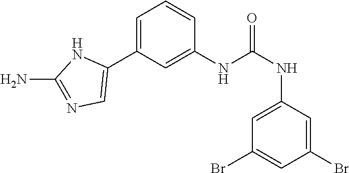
C1(NC(NC2=CC(Br)=CC(Br)=C2)=O)=CC(C2=CN=C(N)N2)=CC=C1
